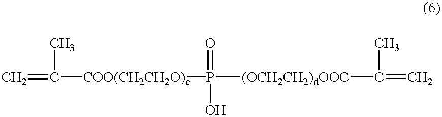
C=C([COO(CH2CH2O)c]P([(OCH2CH2)dOOC]C(=C)C)(=O)O)C
